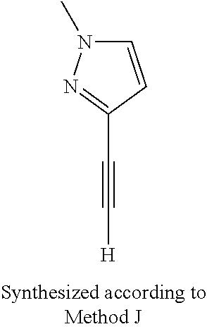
C(C1=NN(C)C=C1)#C[H]
